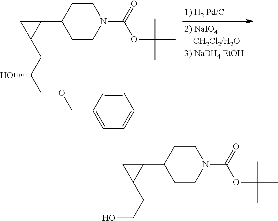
C1CC(C2CC2CC(O)COCC2=CC=CC=C2)CCN1C(OC(C)(C)C)=O.C1CC(C2CC2CCO)CCN1C(OC(C)(C)C)=O
